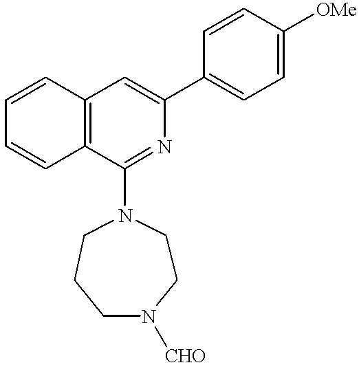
C1=CC2=C(C=C1)C(N1CCCN([CHO])CC1)=NC(C1=CC=C([OMe])C=C1)=C2
